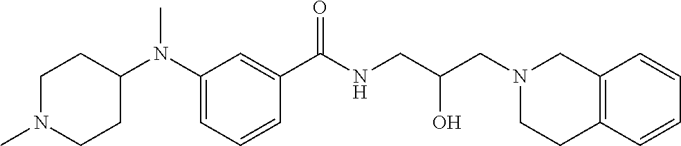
C1(N(C2CCN(C)CC2)C)=CC=CC(C(NCC(CN2CCC3=C(C2)C=CC=C3)O)=O)=C1
